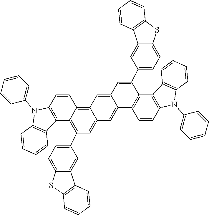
C12=C(C=CC3=C4C(=CC(C5=CC=C6C(=C5)C5=C(S6)C=CC=C5)=C13)C=C1C(=C4)C=C(C3=CC=C4C(=C3)C3=C(S4)C=CC=C3)C3=C1C=CC1=C3C3=C(N1C1=CC=CC=C1)C=CC=C3)N(C1=CC=CC=C1)C1=C2C=CC=C1
